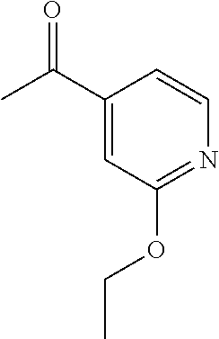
N1=C(OCC)C=C(C(C)=O)C=C1
